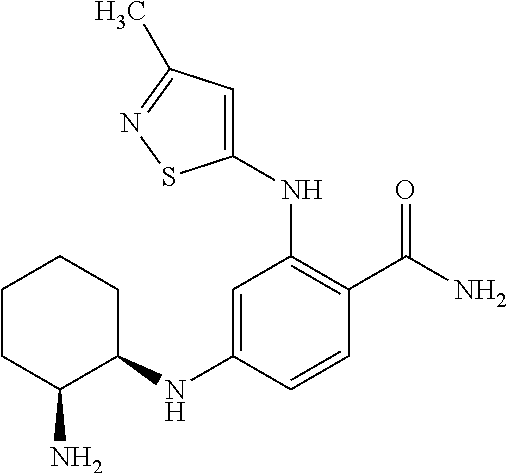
C1(NC2CCCCC2N)=CC(NC2=CC(C)=NS2)=C(C(N)=O)C=C1
